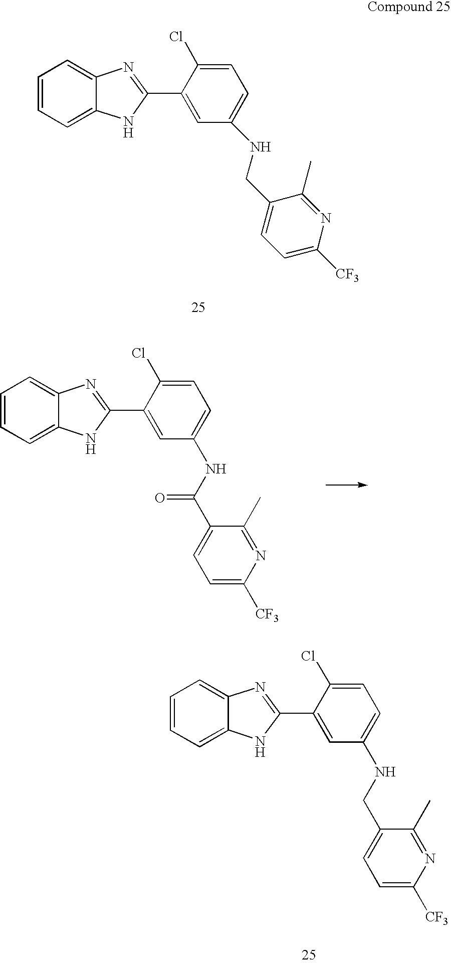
C1=CC=C2C(=C1)N=C(C1=CC(NCC3=CC=C([CF3])N=C3C)=CC=C1Cl)N2.C1=CC=C2C(=C1)N=C(C1=CC(NC(C3=CC=C([CF3])N=C3C)=O)=CC=C1Cl)N2.C1=CC=C2C(=C1)N=C(C1=CC(NCC3=CC=C([CF3])N=C3C)=CC=C1Cl)N2
